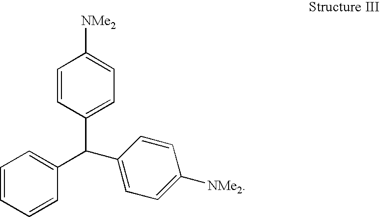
C1=CC(C(C2=CC=C([NMe2])C=C2)C2=CC=CC=C2)=CC=C1[NMe2]
